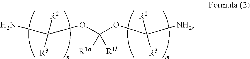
NC(OC(OC([NH2])([R3])[R2])([R1a])[R1b])([R3])[R2]
